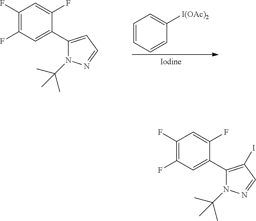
C1(F)=C(F)C=C(C2=C(I)C=NN2C(C)(C)C)C(F)=C1.C1(F)=C(F)C=C(C2=CC=NN2C(C)(C)C)C(F)=C1.C1=CC=CC([I(OAc)2])=C1
